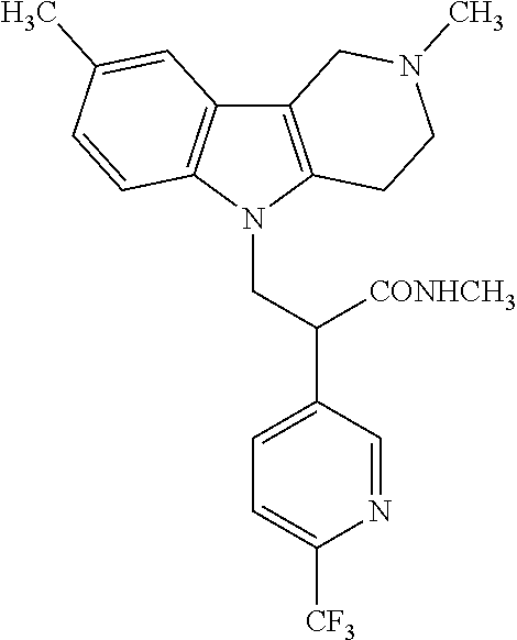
C12=C(N(CC(C3=CC=C([CF3])N=C3)[CONHCH3])C3=C1C=C(C)C=C3)CCN(C)C2
